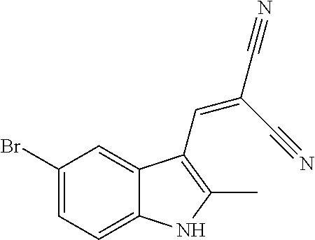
C1(Br)=CC=C2C(=C1)C(C=C(C#N)C#N)=C(C)N2
